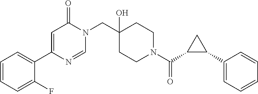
C1(C2=CC(=O)N(CC3(O)CCN(C(C4C(C5=CC=CC=C5)C4)=O)CC3)C=N2)=CC=CC=C1F
